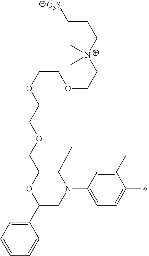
C1=CC=C(C(OCCOCCOCCOCC[N+](C)(CCC[O3S])C)CN(C2=CC=C(C)C(C)=C2)CC)C=C1
